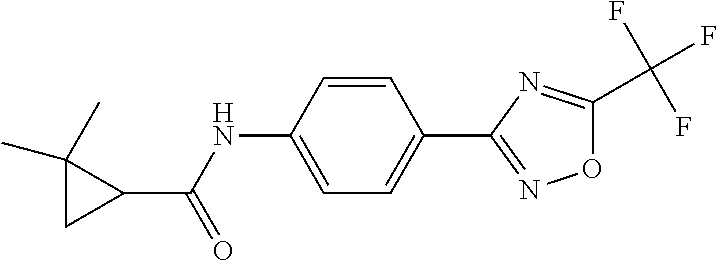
C1=CC(NC(C2C(C)(C)C2)=O)=CC=C1C1=NOC(C(F)(F)F)=N1
